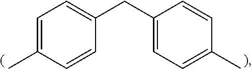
C1(CC2=CC=C(C)C=C2)=CC=C(C)C=C1
